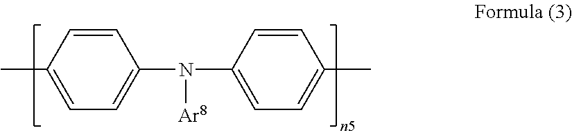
C1(N([Ar8])C2=CC=C(C)C=C2)=CC=C(C)C=C1
